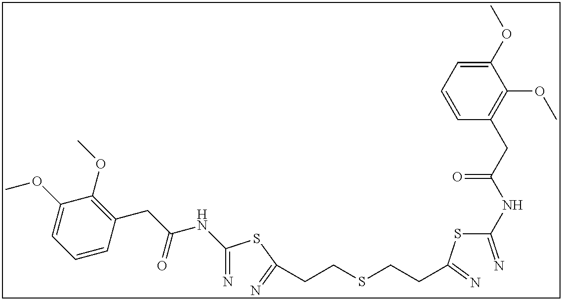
C(=N)(SC(=N)CCSCCC(SC(=N)NC(CC1=C(OC)C(OC)=CC=C1)=O)=N)NC(CC1=C(OC)C(OC)=CC=C1)=O
